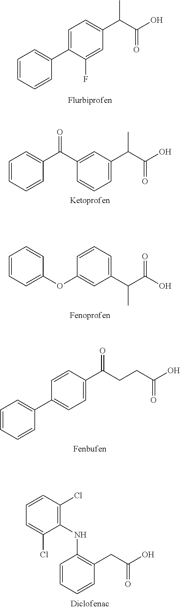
C1=CC=CC(C2=CC=C(C(C(O)=O)C)C=C2F)=C1.C1=CC=CC(C(C2=CC(C(C(O)=O)C)=CC=C2)=O)=C1.C1=CC=CC(OC2=CC(C(C(O)=O)C)=CC=C2)=C1.C1=CC=CC(C2=CC=C(C(CCC(O)=O)=O)C=C2)=C1.C1(NC2=C(CC(O)=O)C=CC=C2)=C(Cl)C=CC=C1Cl
